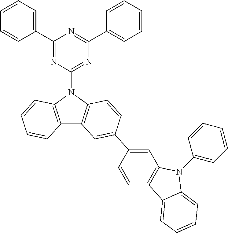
C1(C2=CC=CC=C2)=NC(N2C3=C(C4=C2C=CC(C2=CC5=C(C=C2)C2=CC=CC=C2N5C2=CC=CC=C2)=C4)C=CC=C3)=NC(C2=CC=CC=C2)=N1
